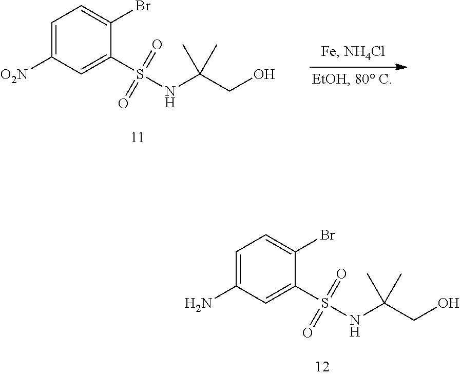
C1=C([O2N])C=C(S(=O)(=O)NC(CO)(C)C)C(Br)=C1.C1=C(N)C=C(S(=O)(=O)NC(CO)(C)C)C(Br)=C1
